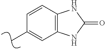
CC1=CC2=C(C=C1)NC(=O)N2
